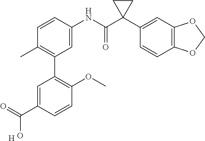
C1(C)=C(C2=C(OC)C=CC(C(=O)O)=C2)C=C(NC(C2(C3=CC4=C(C=C3)OCO4)CC2)=O)C=C1.[H]
